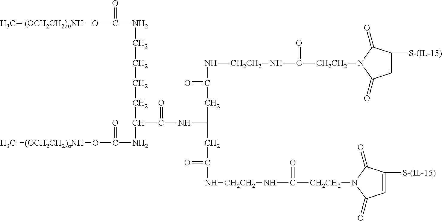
N(C(C(CCCCNC(=O)O[(OCH2CH2)nNH]C)NC(=O)O[(OCH2CH2)nNH]C)=O)C(CC(N[CH2CH2]NC([CH2CH2]N1C(=O)C=C([S-(IL-15)])C1=O)=O)=O)CC(=O)N[CH2CH2]NC([CH2CH2]N1C(=O)C=C([S-(IL-15)])C1=O)=O
